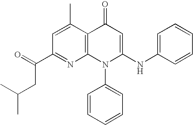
C1(C(=O)CC(C)C)=NC2=C(C(C)=C1)C(=O)C=C(NC1=CC=CC=C1)N2C1=CC=CC=C1
